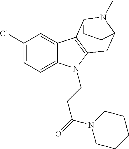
C1(Cl)=CC=C2C(=C1)C1=C(N2CCC(=O)N2CCCCC2)CC2N(C)C1CC2
